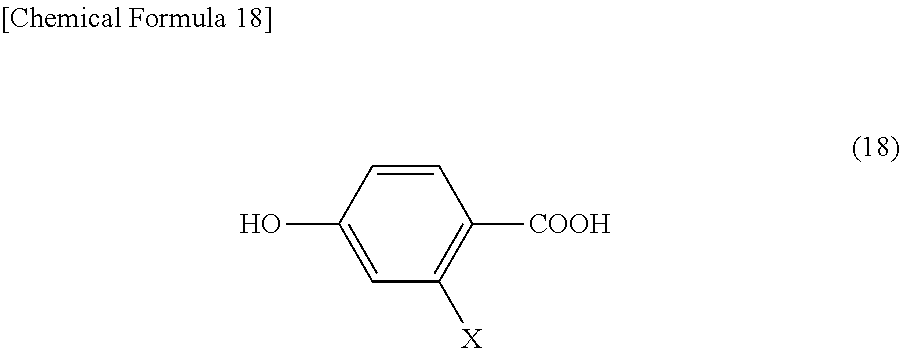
C1=C(O)C=CC([COOH])=C1[X]
